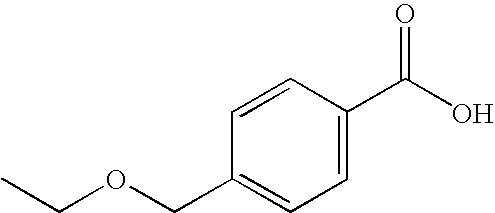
C(OCC1=CC=C(C(O)=O)C=C1)C
